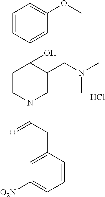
C1=CC(C2(O)CCN(C(CC3=CC([O2N])=CC=C3)=O)CC2CN(C)C)=CC(OC)=C1.Cl
